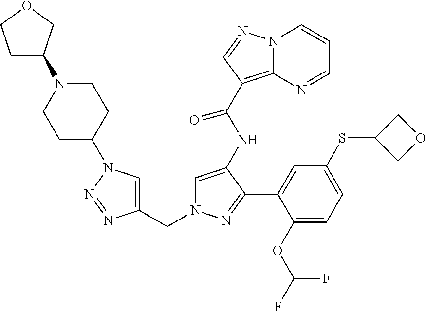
C1=C(NC(C2=C3N(C=CC=N3)N=C2)=O)C(C2=CC(SC3COC3)=CC=C2OC(F)F)=NN1CC1=CN(C2CCN(C3CCOC3)CC2)N=N1
